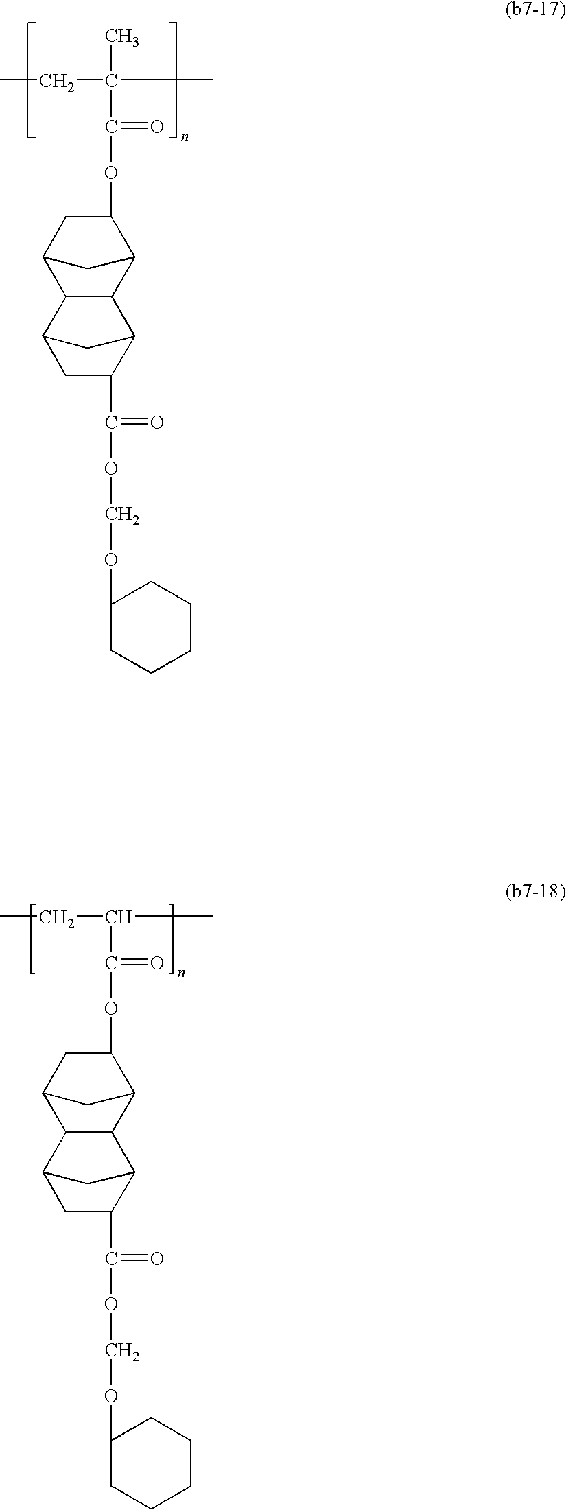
CCC(C)(C(=O)OC1CC2C3C(C1C2)C1CC3CC1C(OCOC1CCCCC1)=O)C.CCC(C)C(=O)OC1CC2C3C(C1C2)C1CC3CC1C(OCOC1CCCCC1)=O
